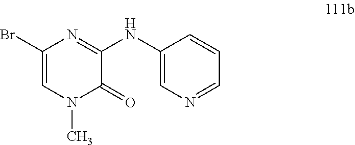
C1(NC2=NC(Br)=CN(C)C2=O)=CN=CC=C1
